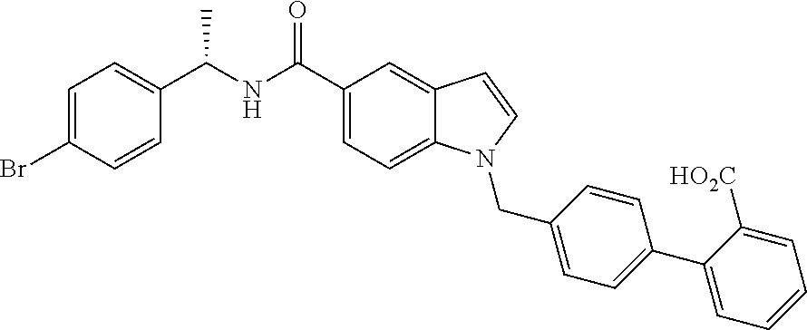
C1=C(Br)C=CC(C(NC(C2=CC=C3C(=C2)C=CN3CC2=CC=C(C3=CC=CC=C3[HO2C])C=C2)=O)C)=C1
